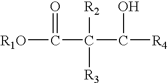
[R1O]C(C(C([R4])O)([R2])[R3])=O
